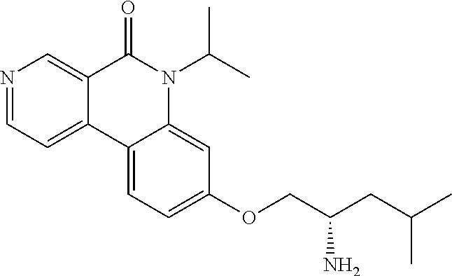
N1=CC=C2C(=C1)C(=O)N(C(C)C)C1=CC(OCC(CC(C)C)N)=CC=C21
